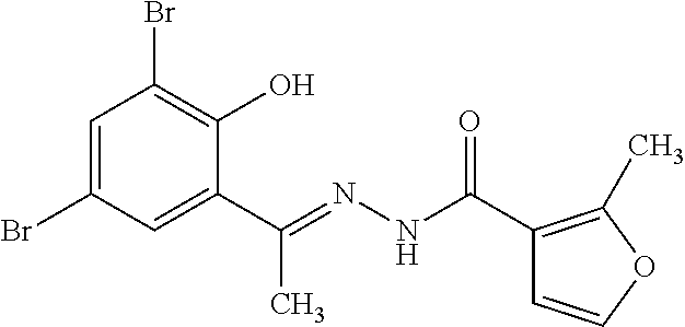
C1=C(Br)C=C(C(=NNC(C2=C(C)OC=C2)=O)C)C(O)=C1Br
